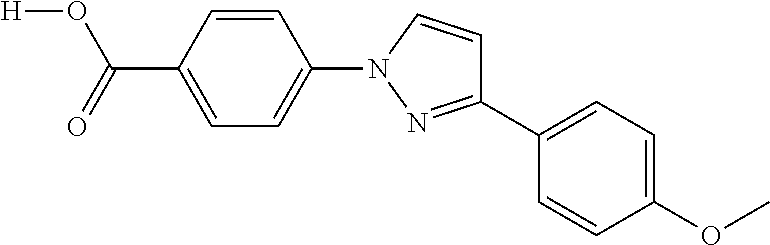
C1(C2=CC=C(OC)C=C2)=NN(C2=CC=C(C(=O)O[H])C=C2)C=C1
